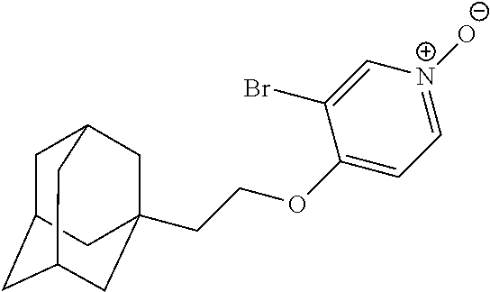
C1C2CC3CC(CCOC4=CC=[N+]([O-])C=C4Br)(CC1C3)C2
